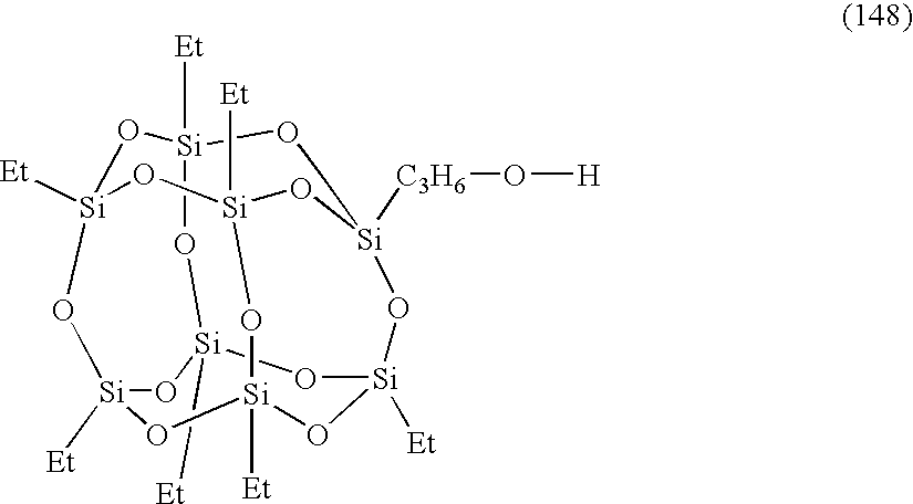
O1[Si]2([Et])O[Si]3([Et])O[Si]4([C3H6]O[H])CO[Si]1([Et])O[Si]1([Et])O[Si]([Et])(O2)O[Si]([Et])(O[Si]([Et])(O1)O4)O3
